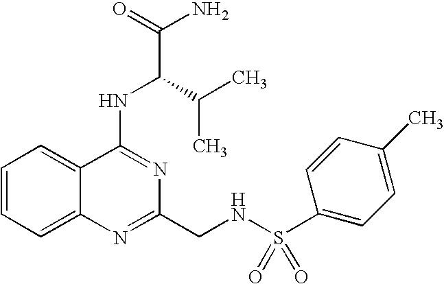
C1=CC=C2C(=C1)C(NC(C(N)=O)C(C)C)=NC(CNS(C1=CC=C(C)C=C1)(=O)=O)=N2
